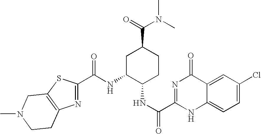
C(NC1C(NC(C2=NC(=O)C3=CC(Cl)=CC=C3N2)=O)CCC(C(N(C)C)=O)C1)(=O)C1=NC2=C(S1)CN(C)CC2
